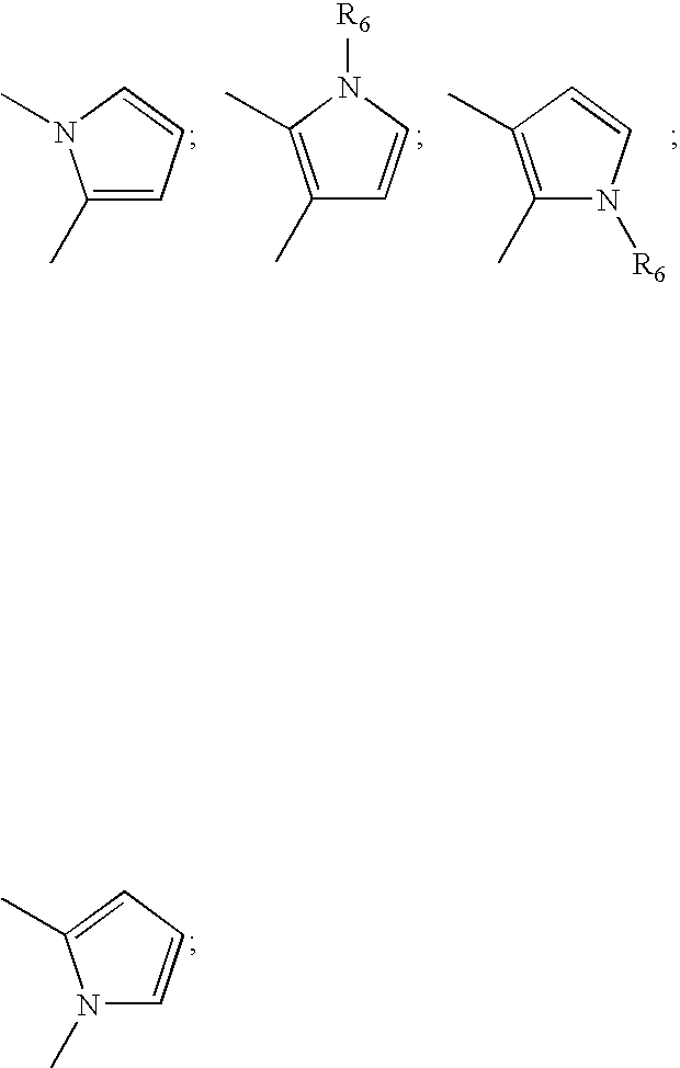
C1(C)=CC=CN1C.C1(C)=C(C)N([R6])C=C1.C1(C)=C(C)C=CN1[R6].N1(C)C=CC=C1C
